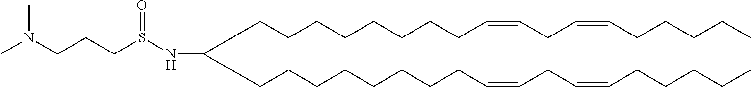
C(CCCCCCCC=CCC=CCCCCC)C(CCCCCCCCC=CCC=CCCCCC)NS(CCCN(C)C)=O
